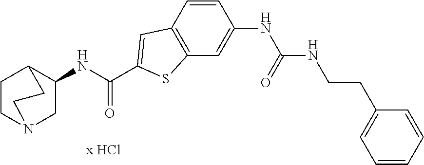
C1(NC(=O)C2=CC3=C(C=C(NC(=O)NCCC4=CC=CC=C4)C=C3)S2)CN2CCC1CC2
